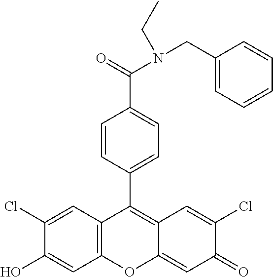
C12=C(C=C(Cl)C(O)=C1)C(C1=CC=C(C(=O)N(CC3=CC=CC=C3)CC)C=C1)=C1C(=CC(=O)C(Cl)=C1)O2
